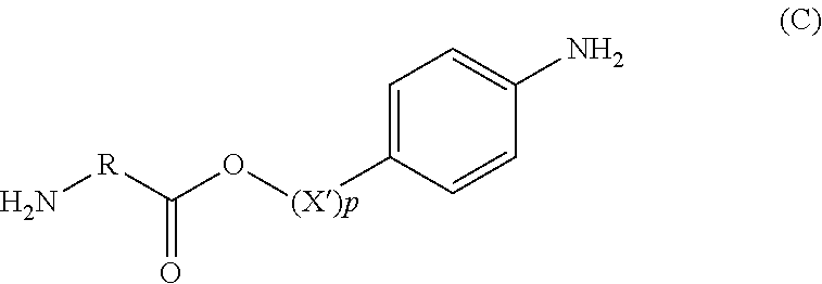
[R](C(O[(X)p]C1=CC=C(N)C=C1)=O)N
